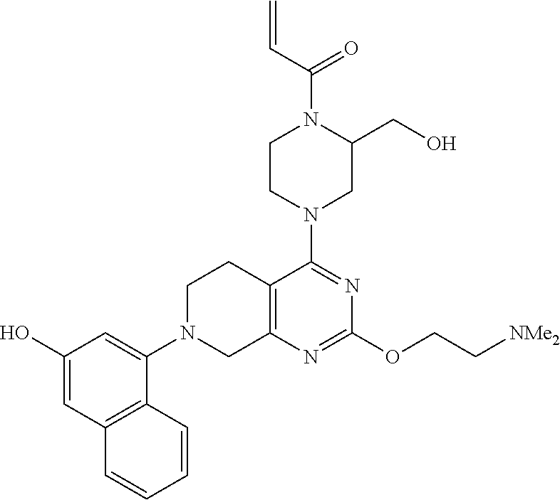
C1(O)=CC2=C(C(N3CC4=C(CC3)C(N3CC(CO)N(C(=O)C=C)CC3)=NC(OCC[NMe2])=N4)=C1)C=CC=C2
